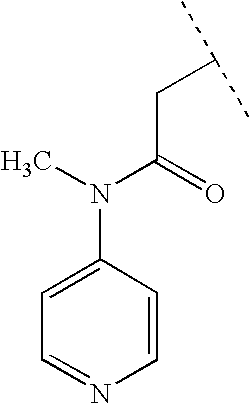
N(C(=O)CC(C)C)(C)C1=CC=NC=C1
